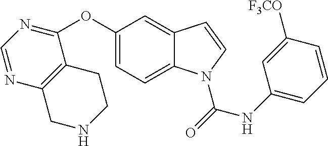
C1(OC2=CC=C3C(=C2)C=CN3C(=O)NC2=CC=CC([F3CO])=C2)=NC=NC2=C1CCNC2
